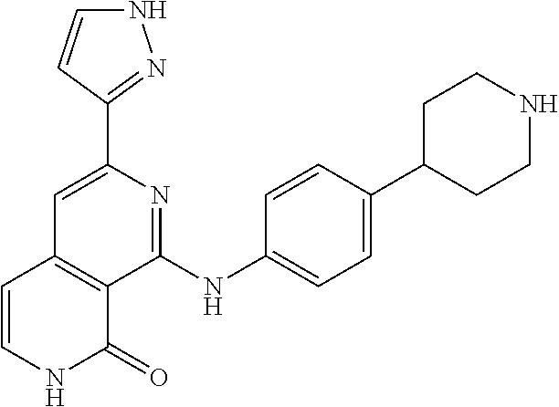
C1(C2=NNC=C2)=CC2=C(C(NC3=CC=C(C4CCNCC4)C=C3)=N1)C(=O)NC=C2
